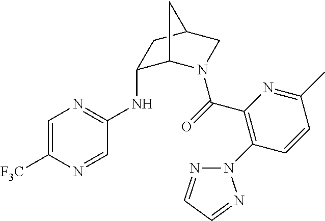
C1=C([F3C])N=CC(NC2C3N(C(=O)C4=C(N5N=CC=N5)C=CC(C)=N4)CC(C2)C3)=N1
